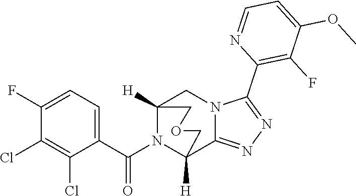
C1(F)=CC=C(C(N2C3([H])C4=NN=C(C5=C(F)C(OC)=CC=N5)N4CC2([H])COC3)=O)C(Cl)=C1Cl
